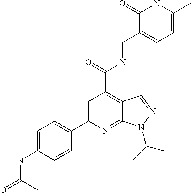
C1(C2=CC(C(=O)NCC3=C(C)C=C(C)NC3=O)=C3C(=N2)N(C(C)C)N=C3)=CC=C(NC(=O)C)C=C1
